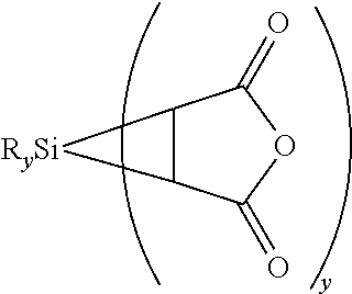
C12C([RySi]1)C(=O)OC2=O
